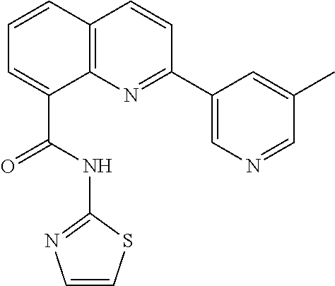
C1=CC2=C(C(C(=O)NC3=NC=CS3)=C1)N=C(C1=CN=CC(C)=C1)C=C2
